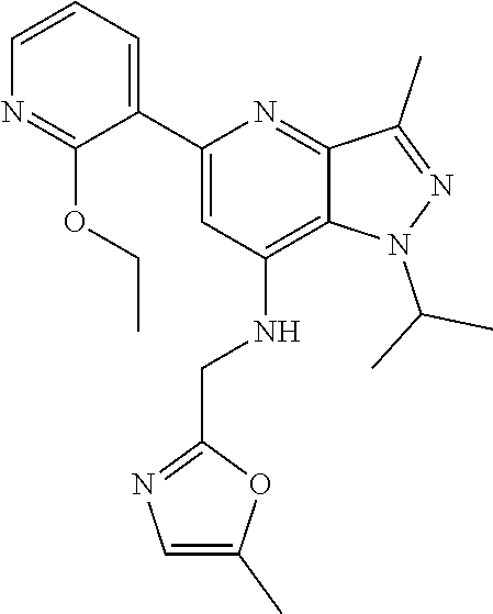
CCOC1=NC=CC=C1C1=CC(NCC2=NC=C(C)O2)=C2N(C(C)C)N=C(C)C2=N1
